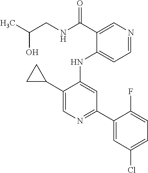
N(C1=CC(C2=CC(Cl)=CC=C2F)=NC=C1C1CC1)C1=CC=NC=C1C(NCC(C)O)=O
